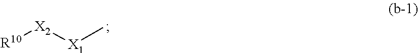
[X2]([R10])[X1]C
